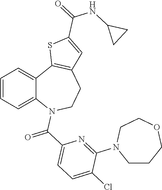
C1=CC=C2C(=C1)C1=C(CCN2C(C2=CC=C(Cl)C(N3CCCOCC3)=N2)=O)C=C(C(NC2CC2)=O)S1
